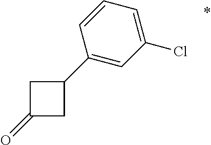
C1(=O)CC(C2=CC(Cl)=CC=C2)C1
